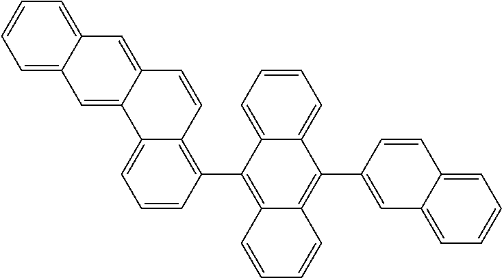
C12=C(C3=C4C(=CC=C3)C3=CC5=CC=CC=C5C=C3C=C4)C3=CC=CC=C3C(C3=CC4=CC=CC=C4C=C3)=C1C=CC=C2
